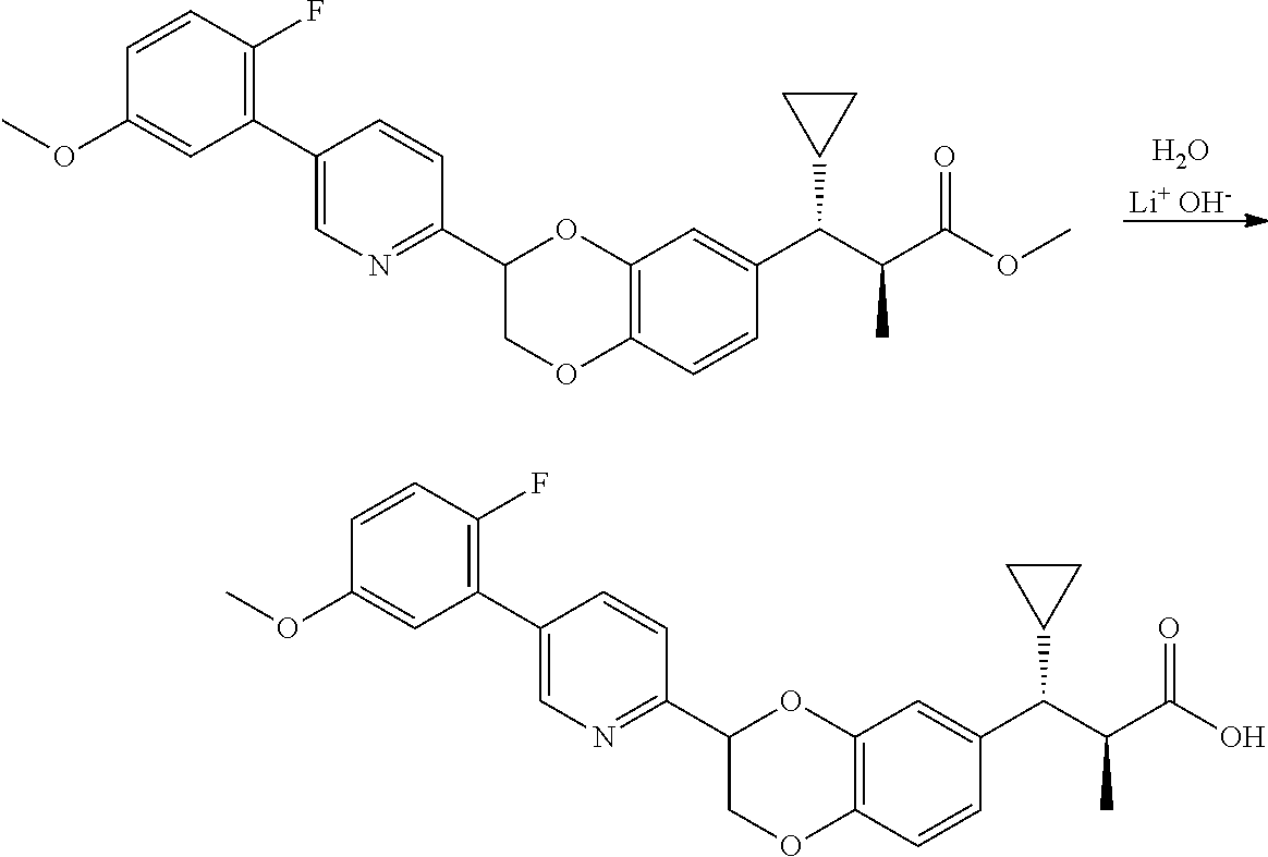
[Li+ OH-].O.C1=CC(F)=C(C2=CN=C(C3COC4=C(O3)C=C(C(C(C(OC)=O)C)C3CC3)C=C4)C=C2)C=C1OC.C1=CC(F)=C(C2=CN=C(C3COC4=C(O3)C=C(C(C(C(O)=O)C)C3CC3)C=C4)C=C2)C=C1OC
